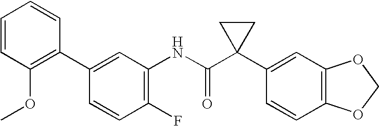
C1(C2=C(OC)C=CC=C2)=CC(NC(C2(C3=CC4=C(C=C3)OCO4)CC2)=O)=C(F)C=C1
